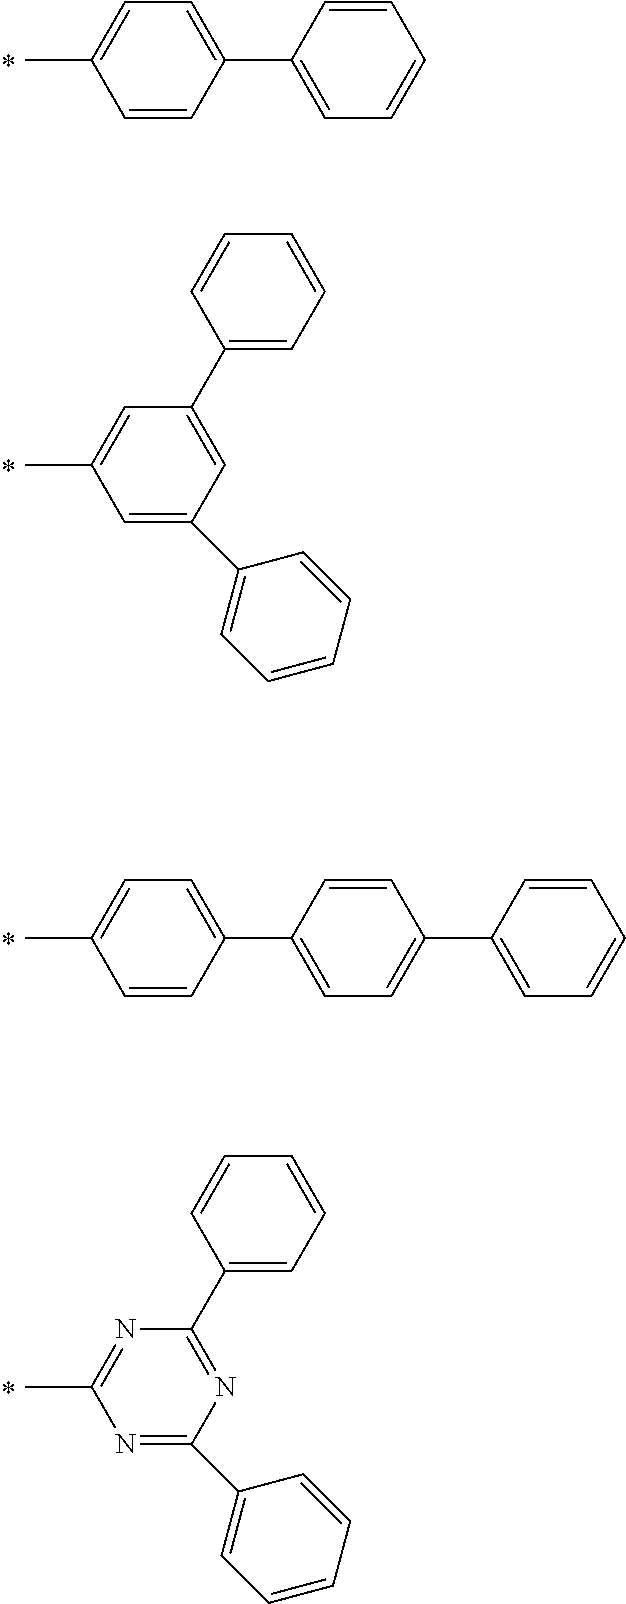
C1=CC(C2=CC=CC=C2)=CC=C1C.C1=C(C2=CC=CC=C2)C=C(C2=CC=CC=C2)C=C1C.C1=CC(C2=CC=C(C3=CC=CC=C3)C=C2)=CC=C1C.N1=C(C2=CC=CC=C2)N=C(C2=CC=CC=C2)N=C1C
